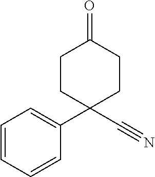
C1=CC=CC(C2(C#N)CCC(=O)CC2)=C1
